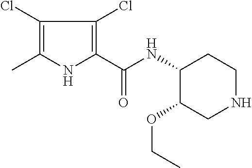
C1(Cl)=C(C)NC(C(NC2C(OCC)CNCC2)=O)=C1Cl
